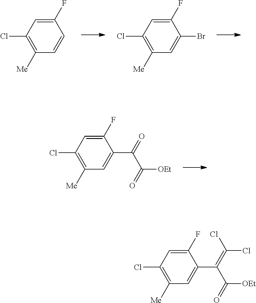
C1([Me])=C(Cl)C=C(F)C=C1.C1([Me])=C(Cl)C=C(F)C(Br)=C1.C1([Me])=C(Cl)C=C(F)C(C(=C(Cl)Cl)C(=O)[OEt])=C1.C1([Me])=C(Cl)C=C(F)C(C(=O)C(=O)[OEt])=C1
